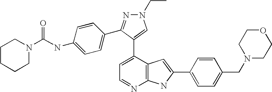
C1=C(C2=CN(CC)N=C2C2=CC=C(NC(=O)N3CCCCC3)C=C2)C2=C(N=C1)NC(C1=CC=C(CN3CCOCC3)C=C1)=C2
